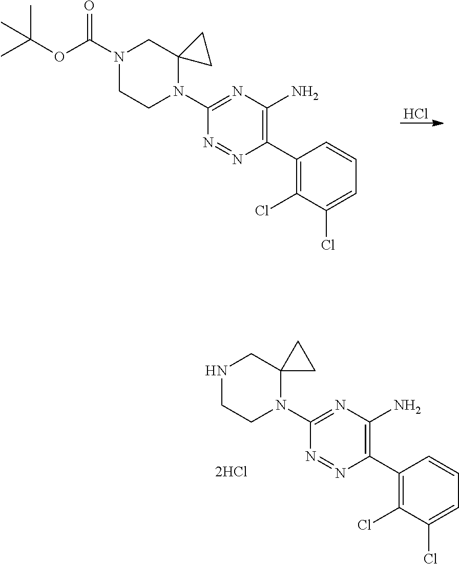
Cl.N1(C(OC(C)(C)C)=O)CC2(N(C3=NC(N)=C(C4=C(Cl)C(Cl)=CC=C4)N=N3)CC1)CC2.N1CC2(N(C3=NC(N)=C(C4=C(Cl)C(Cl)=CC=C4)N=N3)CC1)CC2
